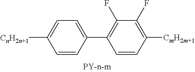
[CmH2m+1]C1=C(F)C(F)=C(C2=CC=C([CnH2n+1])C=C2)C=C1
